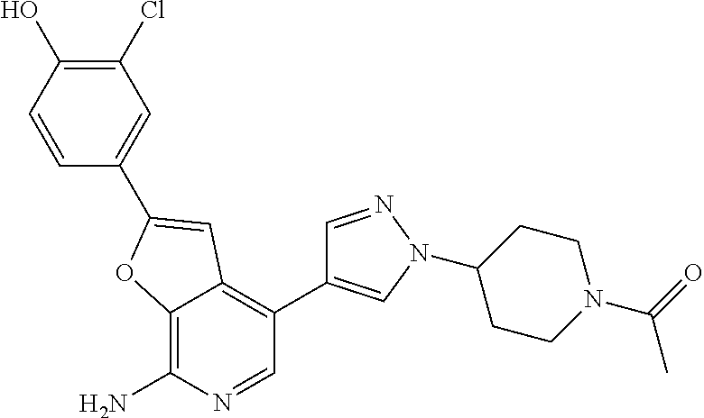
C12=C(N)N=CC(C3=CN(C4CCN(C(C)=O)CC4)N=C3)=C1C=C(C1=CC(Cl)=C(O)C=C1)O2
